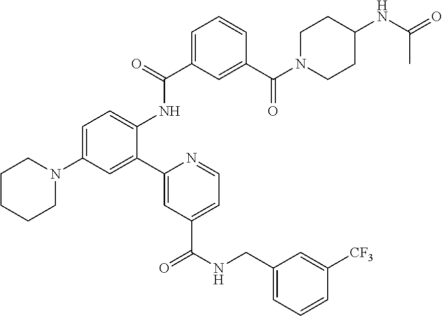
C1CCCN(C2=CC=C(NC(=O)C3=CC=CC(C(=O)N4CCC(NC(=O)C)CC4)=C3)C(C3=CC(C(=O)NCC4=CC=CC([CF3])=C4)=CC=N3)=C2)C1
